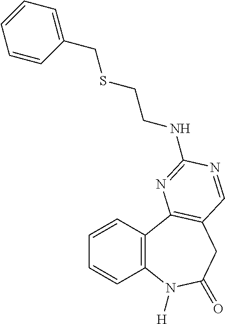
C1=CC2=C(C=C1)N([H])C(=O)CC1=C2N=C(NCCSCC2=CC=CC=C2)N=C1
